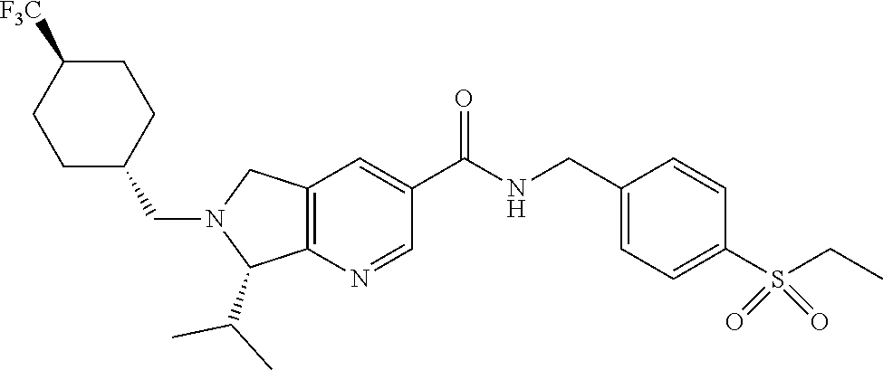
C12=C(N=CC(C(NCC3=CC=C(S(CC)(=O)=O)C=C3)=O)=C1)C(C(C)C)N(CC1CCC([F3C])CC1)C2
